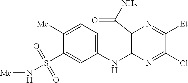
C1(NC2=C(C(N)=O)N=C([Et])C(Cl)=N2)=CC=C([Me])C(S(N[Me])(=O)=O)=C1
